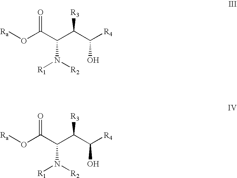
[Ra]OC(C(C(C([R4])O)[R3])N([R1])[R2])=O.[Ra]OC(C(C(C([R4])O)[R3])N([R1])[R2])=O
